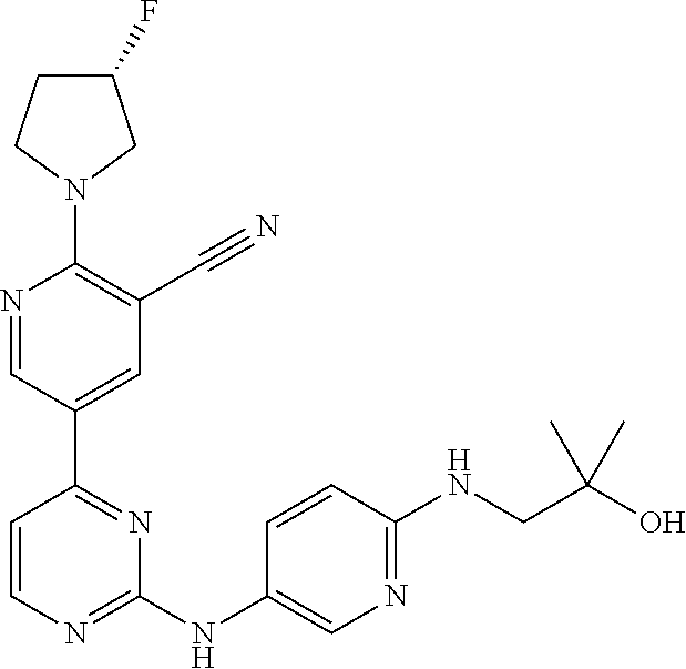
C1(F)CCN(C2=C(C#N)C=C(C3=NC(NC4=CN=C(NCC(C)(C)O)C=C4)=NC=C3)C=N2)C1
